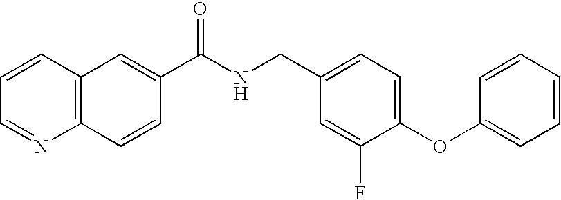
C1=CC=NC2=C1C=C(C(NCC1=CC=C(OC3=CC=CC=C3)C(F)=C1)=O)C=C2
